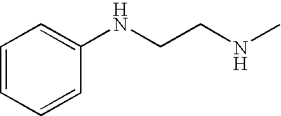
C1=CC=CC(NCCNC)=C1
